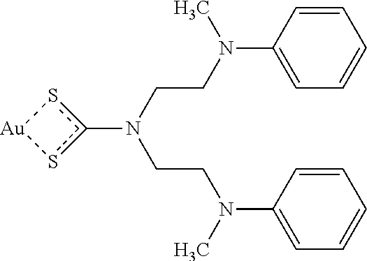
c1(N(CCN(C2=CC=CC=C2)C)CCN(C2=CC=CC=C2)C)s[Au]s1
